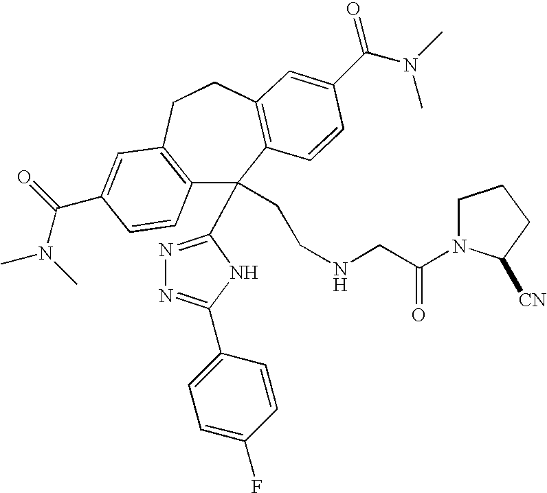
C12=C(CCC3=C(C1(CCNCC(=O)N1CCCC1[CN])C1=NN=C(C4=CC=C(F)C=C4)N1)C=CC(C(=O)N(C)C)=C3)C=C(C(N(C)C)=O)C=C2
